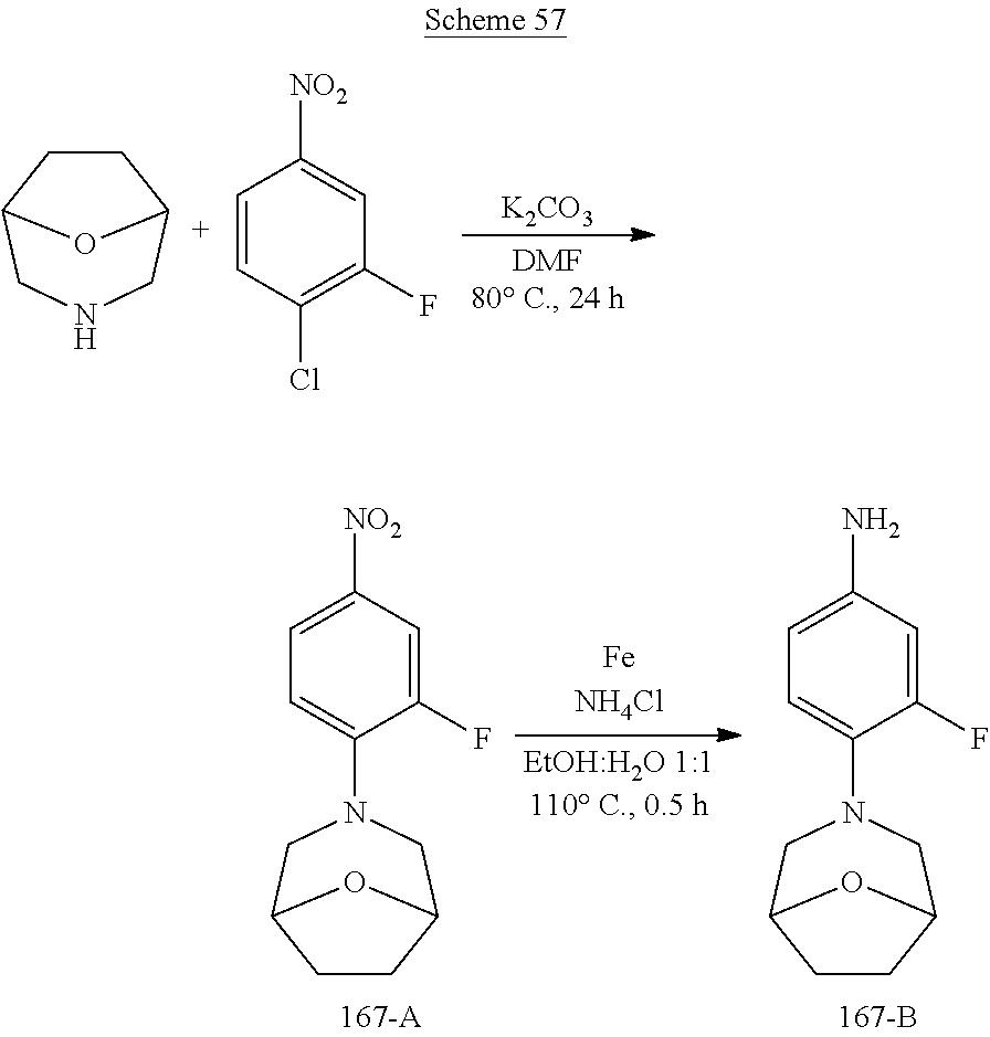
[K2CO3].C1CC2CNCC1O2.C1=CC(Cl)=C(F)C=C1[NO2].C1=C([NO2])C=C(F)C(N2CC3CCC(C2)O3)=C1.C1=C(N)C=C(F)C(N2CC3CCC(C2)O3)=C1
